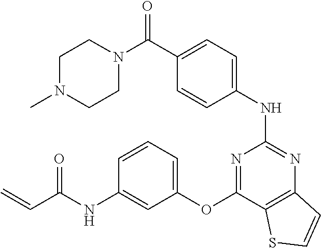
C(C1=CC=C(NC2=NC3=C(C(OC4=CC=CC(NC(C=C)=O)=C4)=N2)SC=C3)C=C1)(N1CCN(C)CC1)=O
